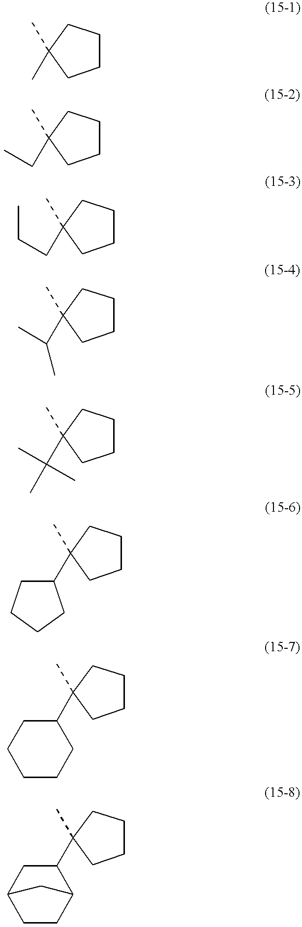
C1CCC(C)(C)C1.C1CCC(CC)(C)C1.C1CCC(CCC)(C)C1.C1CCC(C(C)C)(C)C1.C1CCC(C(C)(C)C)(C)C1.C1CCC(C2CCCC2)(C)C1.C1CCC(C2CCCCC2)(C)C1.C1CCC(C2CC3CCC2C3)(C)C1
